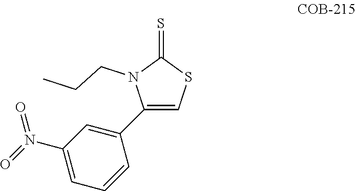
C1(C2=CC(N(=O)=O)=CC=C2)=CSC(=S)N1CCC
